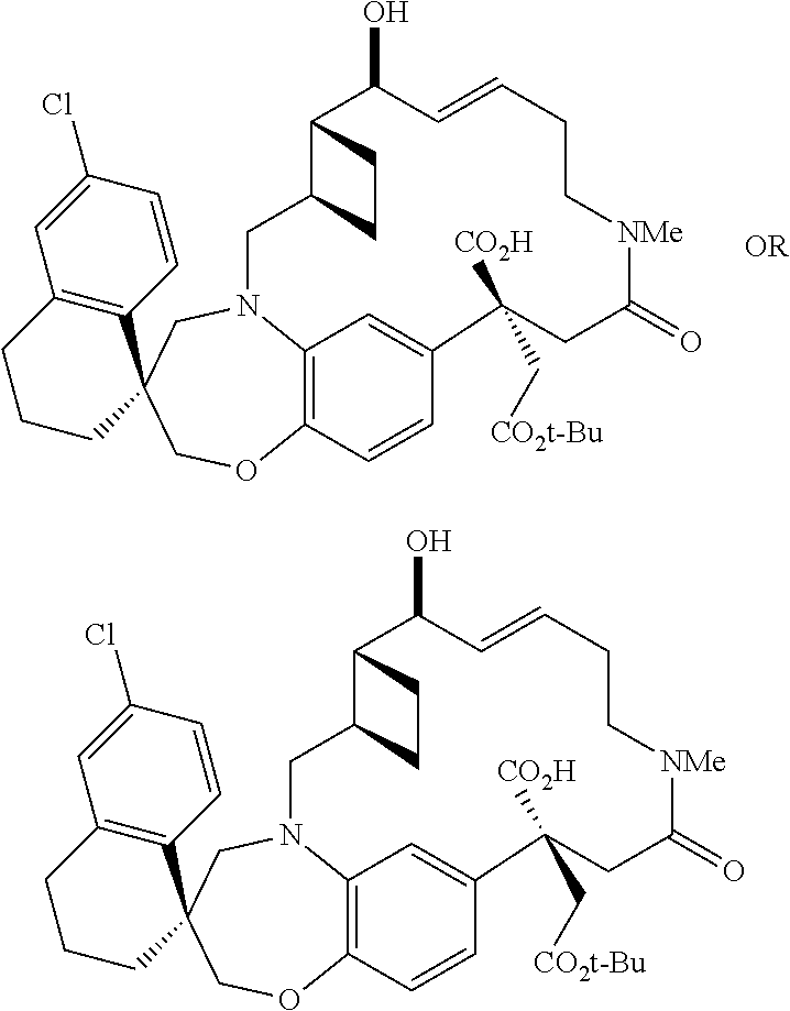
C12=C(CCCC13COC1=C4C=C(C=C1)C(C[CO2t-Bu])([CO2H])CC(=O)[NMe]CCC=CC(O)C1C(CN4C3)CC1)C=C(Cl)C=C2.C12=C(CCCC13COC1=C4C=C(C=C1)C(C[CO2t-Bu])([CO2H])CC(=O)[NMe]CCC=CC(O)C1C(CN4C3)CC1)C=C(Cl)C=C2
